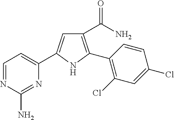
C1(C(=O)N)=C(C2=C(Cl)C=C(Cl)C=C2)NC(C2=CC=NC(N)=N2)=C1
